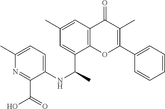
C1=C(NC(C2=CC(C)=CC3=C2OC(C2=CC=CC=C2)=C(C)C3=O)C)C(C(O)=O)=NC(C)=C1
